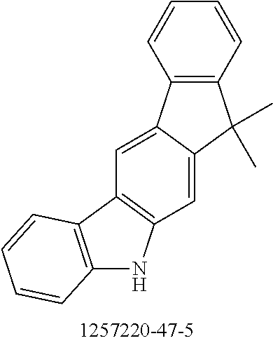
C12=C(C=CC=C1)C(C)(C)C1=CC3=C(C=C21)C1=C(N3)C=CC=C1
